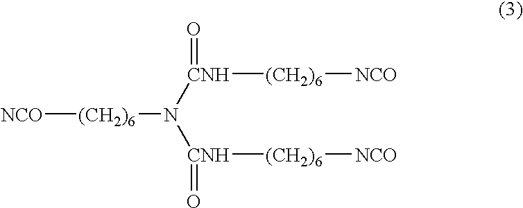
[NCO][(CH2)6]N([CNH]([(CH2)6][NCO])=O)[CNH]([(CH2)6][NCO])=O
